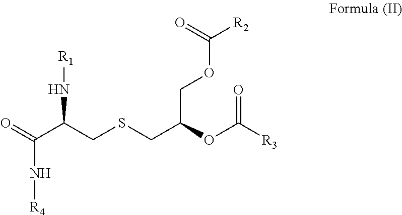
O=C(C(CSCC(OC([R3])=O)COC(=O)[R2])N[R1])N[R4]
